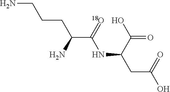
NCCCC(C(NC(CC(O)=O)C(O)=O)=[18O])N
